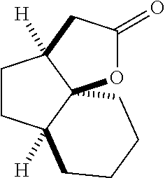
O1C(=O)CC2([H])C13C([H])(CC2)CCCC3
